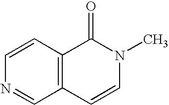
C12=C(C=CN=C1)C(=O)N(C)C=C2
